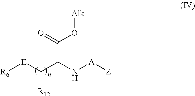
[R6][E]C(C(N[A][Z])C(=O)O[Alk])[R12]
